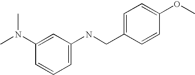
C1(N(C)C)=CC(NCC2=CC=C(OC)C=C2)=CC=C1
